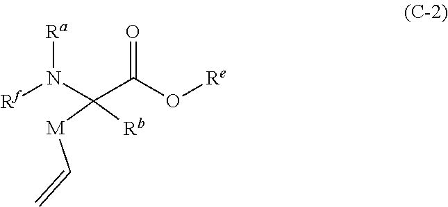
[Rf]N([Ra])C(C(O[Re])=O)([Rb])[M]C=C
